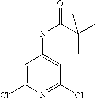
C1=C(Cl)N=C(Cl)C=C1NC(C(C)(C)C)=O
